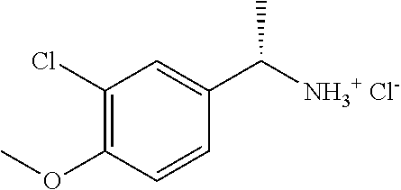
C1(Cl)=C(OC)C=CC(C([NH3+ Cl-])C)=C1
